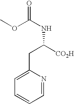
C1=C(CC(NC(=O)OC)[CO2H])N=CC=C1
